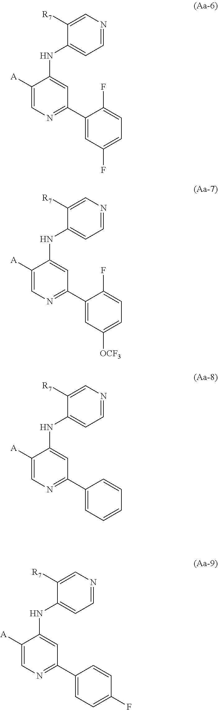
C1=NC=C([R7])C(NC2=CC(C3=CC(F)=CC=C3F)=NC=C2[A])=C1.C1=NC=C([R7])C(NC2=CC(C3=CC([OCF3])=CC=C3F)=NC=C2[A])=C1.C1=NC=C([R7])C(NC2=CC(C3=CC=CC=C3)=NC=C2[A])=C1.C1=NC=C([R7])C(NC2=CC(C3=CC=C(F)C=C3)=NC=C2[A])=C1
